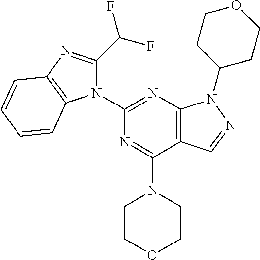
C12=C(N=C(N3C(C(F)F)=NC4=C3C=CC=C4)N=C1N1CCOCC1)N(C1CCOCC1)N=C2
